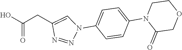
C1=C(N2C=C(CC(O)=O)N=N2)C=CC(N2C(=O)COCC2)=C1
